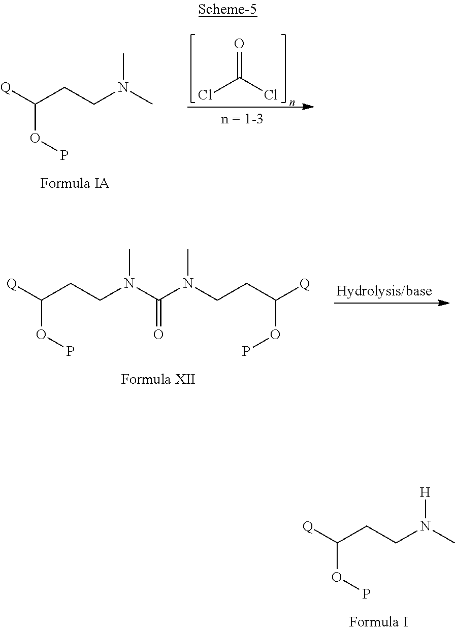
[Q]C(CCN(C)[H])OP.[Q]C(CCN(C)C(N(CCC([Q])OP)C)=O)OP.O=C(Cl)Cl.[Q]C(CCN(C)C)OP
